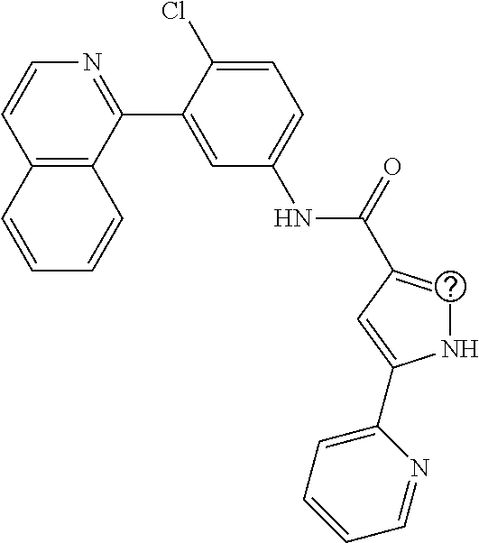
C12=C(C(C3=CC(NC(=O)C4=CNC(C5=CC=CC=N5)=C4)=CC=C3Cl)=NC=C1)C=CC=C2
